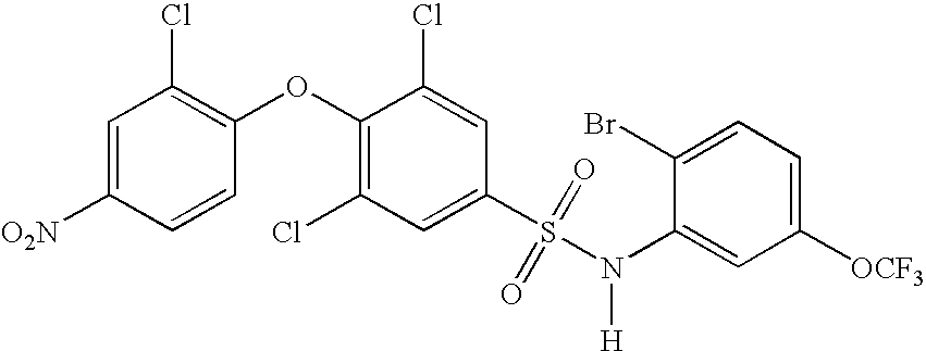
C1([O2N])=CC(Cl)=C(OC2=C(Cl)C=C(S(N(C3=CC([OCF3])=CC=C3Br)[H])(=O)=O)C=C2Cl)C=C1
